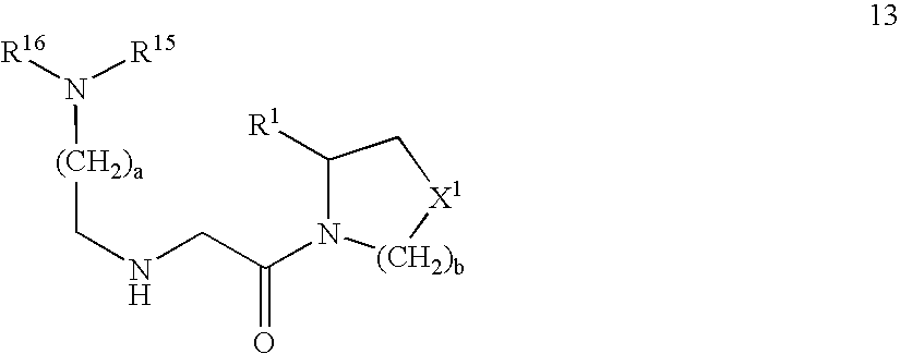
[(CH2)a](CNCC(=O)N1C([R1])C[X1][(CH2)b]1)N([R15])[R16]
